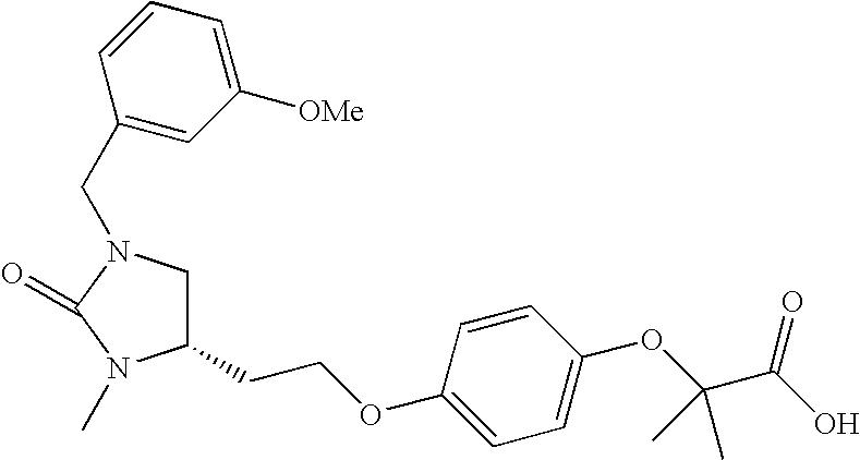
C1C(CCOC2=CC=C(OC(C(O)=O)(C)C)C=C2)N(C)C(=O)N1CC1=CC([OMe])=CC=C1
